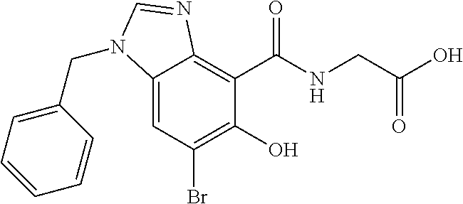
C12=CC(Br)=C(O)C(C(NCC(O)=O)=O)=C1N=CN2CC1=CC=CC=C1
